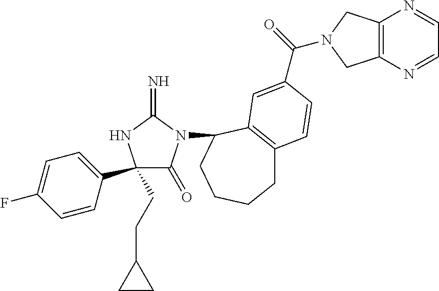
C1(C2=CC=C(F)C=C2)(CCC2CC2)C(=O)N(C2C3=C(CCCC2)C=CC(C(=O)N2CC4=C(C2)N=CC=N4)=C3)C(=N)N1
